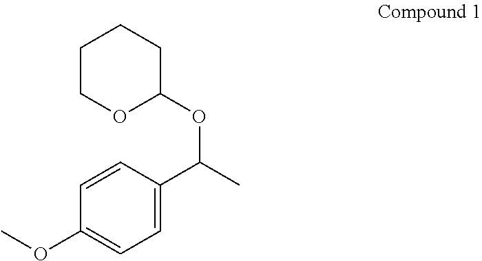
C1COC(OC(C)C2=CC=C(OC)C=C2)CC1
